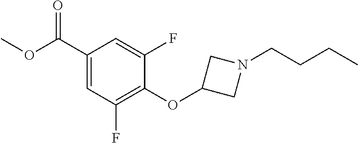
C1(F)=C(OC2CN(CCCC)C2)C(F)=CC(C(OC)=O)=C1
